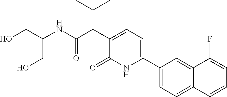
C1(C2=CC=C(C(C(NC(CO)CO)=O)C(C)C)C(=O)N2)=CC=C2C(=C1)C(F)=CC=C2
